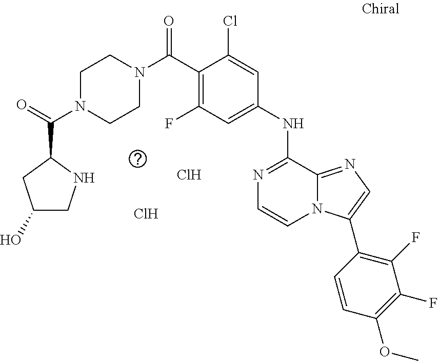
C(C1=C(F)C=C(NC2=NC=CN3C2=NC=C3C2=C(F)C(F)=C(OC)C=C2)C=C1Cl)(=O)N1CCN(C(=O)C2CC(O)CN2)CC1.Cl.Cl
